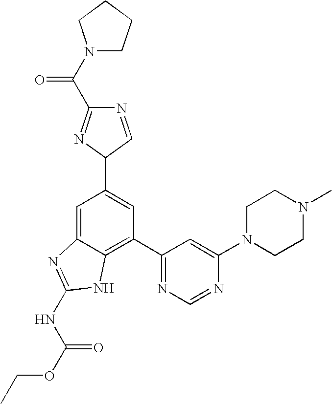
C1=C2C(=C(C3=NC=NC(N4CCN(C)CC4)=C3)C=C1C1C=NC(C(N3CCCC3)=O)=N1)NC(NC(OCC)=O)=N2
